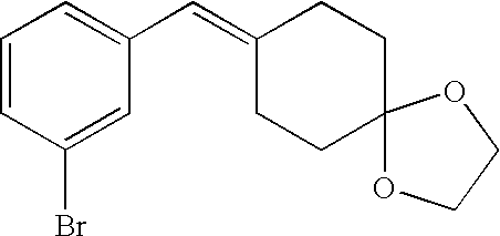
C1=C(C=C2CCC3(CC2)OCCO3)C=C(Br)C=C1
